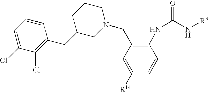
C1=C([R14])C=CC(NC(=O)N[R3])=C1CN1CCCC(CC2=C(Cl)C(Cl)=CC=C2)C1
